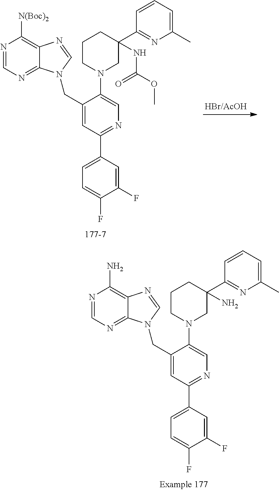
N1=CN=C2C(=C1N)N=CN2CC1=CC(C2=CC=C(F)C(F)=C2)=NC=C1N1CC(C2=NC(C)=CC=C2)(N)CCC1.N1=CN=C2C(=C1[N(Boc)2])N=CN2CC1=CC(C2=CC=C(F)C(F)=C2)=NC=C1N1CC(C2=NC(C)=CC=C2)(NC(OC)=O)CCC1
